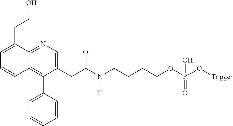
C1=C(CCO)C2=NC=C(CC(N(CCCCOP(O[Trigger])(O)=O)[H])=O)C(C3=CC=CC=C3)=C2C=C1
